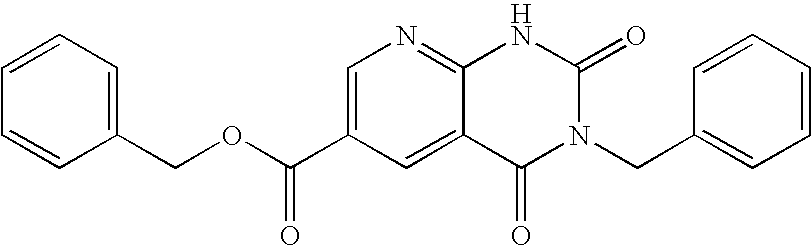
C1(COC(C2=CN=C3C(=C2)C(=O)N(CC2=CC=CC=C2)C(=O)N3)=O)=CC=CC=C1
